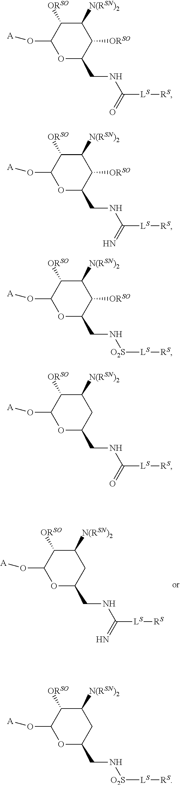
C1([N(RSN)2])C([ORSO])C(O[A])OC(CNC([LS][RS])=O)C1[ORSO].C1([N(RSN)2])C([ORSO])C(O[A])OC(CNC([LS][RS])=N)C1[ORSO].C1([N(RSN)2])C([ORSO])C(O[A])OC(CN[O2S][LS][RS])C1[ORSO].C1([N(RSN)2])C([ORSO])C(O[A])OC(CNC([LS][RS])=O)C1.C1([N(RSN)2])C([ORSO])C(O[A])OC(CN[O2S][LS][RS])C1.C1([N(RSN)2])C([ORSO])C(O[A])OC(CNC([LS][RS])=N)C1
